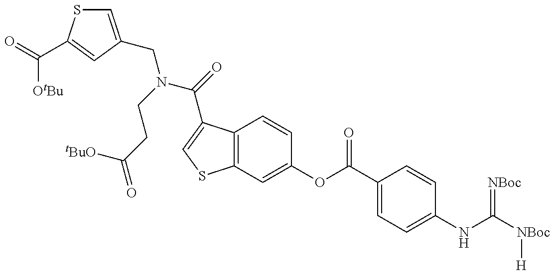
C1=C(CN(C(=O)C2=CSC3=C2C=CC(OC(C2=CC=C(NC([NBoc][H])=[NBoc])C=C2)=O)=C3)CCC(=O)[tBuO])C=C(C(=O)[OtBu])S1
